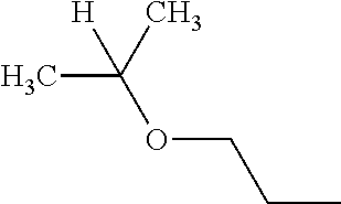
C(CC)OC(C)([H])C
